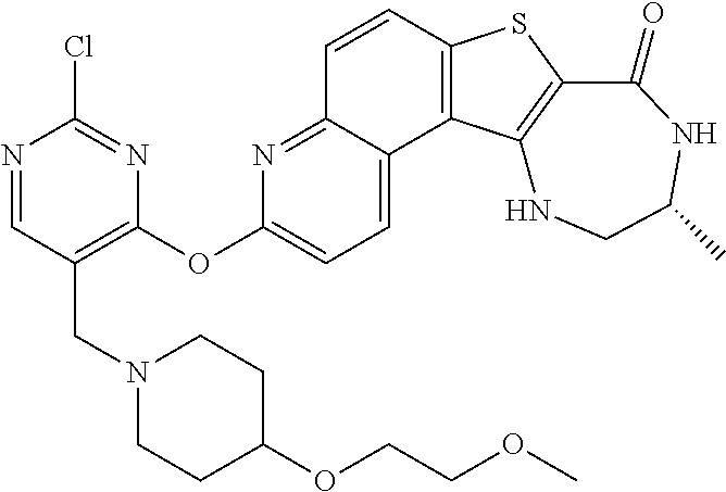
C1=CC2=C(C3=CC=C(OC4=C(CN5CCC(OCCOC)CC5)C=NC(Cl)=N4)N=C13)C1=C(S2)C(=O)NC(C)CN1
